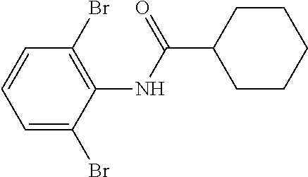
C1CC(C(NC2=C(Br)C=CC=C2Br)=O)CCC1
